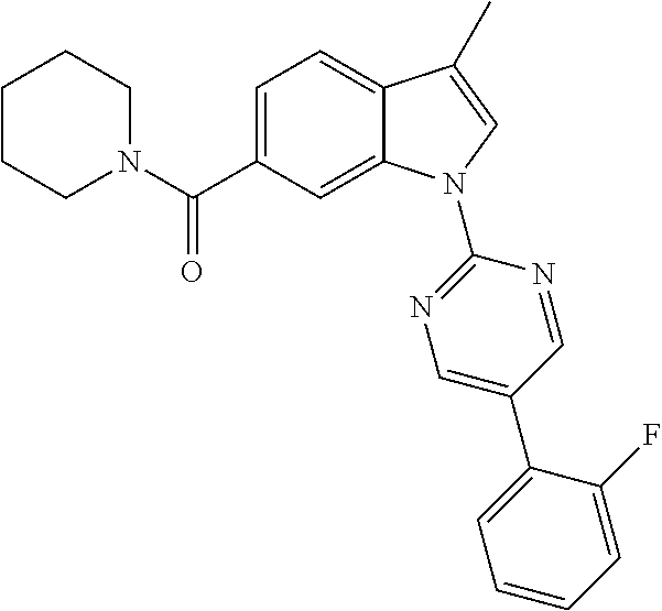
C1CCN(C(C2=CC=C3C(=C2)N(C2=NC=C(C4=CC=CC=C4F)C=N2)C=C3C)=O)CC1
